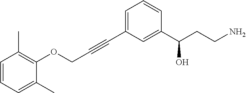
C1(C)=CC=CC(C)=C1OCC#CC1=CC=CC(C(CCN)O)=C1
